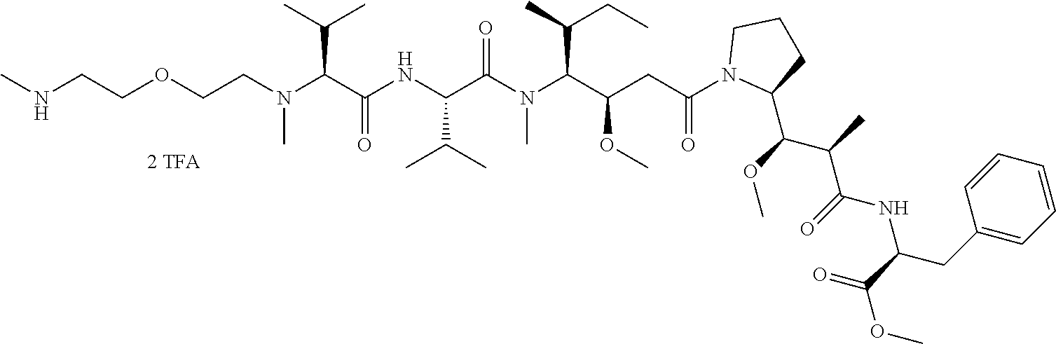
N(CCOCCN(C(C(NC(C(N(C(C(CC(N1C(C(OC)C(C)C(=O)NC(C(=O)OC)CC2=CC=CC=C2)CCC1)=O)OC)C(C)CC)C)=O)C(C)C)=O)C(C)C)C)C
